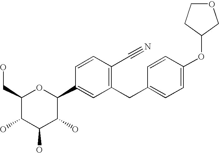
C1(CC2=CC=C(OC3CCOC3)C=C2)=C(C#N)C=CC(C2OC(CO)C(O)C(O)C2O)=C1
